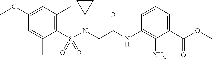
C1(S(N(CC(NC2=C(N)C(C(OC)=O)=CC=C2)=O)C2CC2)(=O)=O)=C(C)C=C(OC)C=C1C
